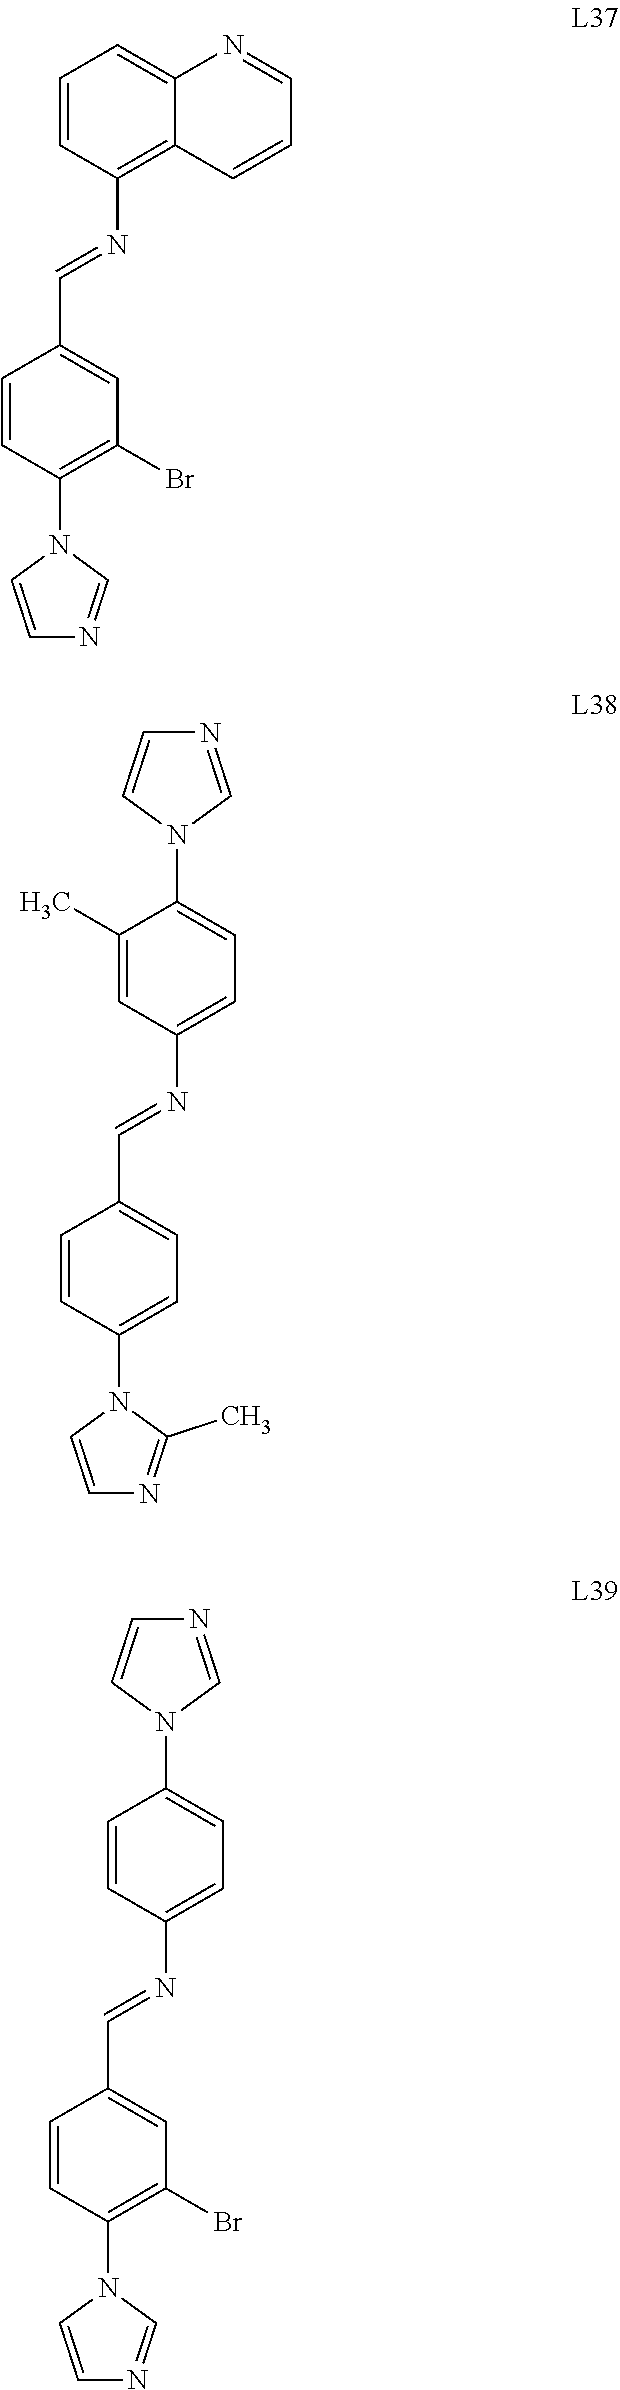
C1=C2C(=C(N=CC3=CC(Br)=C(N4C=NC=C4)C=C3)C=C1)C=CC=N2.C1(N2C=NC=C2)=CC=C(N=CC2=CC=C(N3C(C)=NC=C3)C=C2)C=C1C.C1(N2C=NC=C2)=CC=C(N=CC2=CC(Br)=C(N3C=NC=C3)C=C2)C=C1
